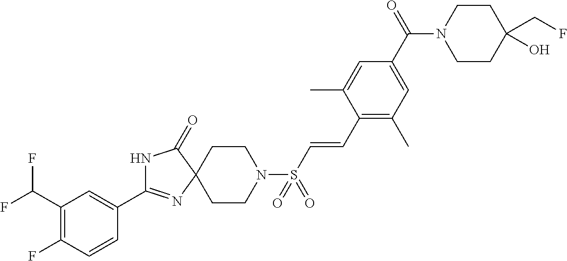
N1C(C2=CC(C(F)F)=C(F)C=C2)=NC2(C1=O)CCN(S(C=CC1=C(C)C=C(C(N3CCC(CF)(O)CC3)=O)C=C1C)(=O)=O)CC2
